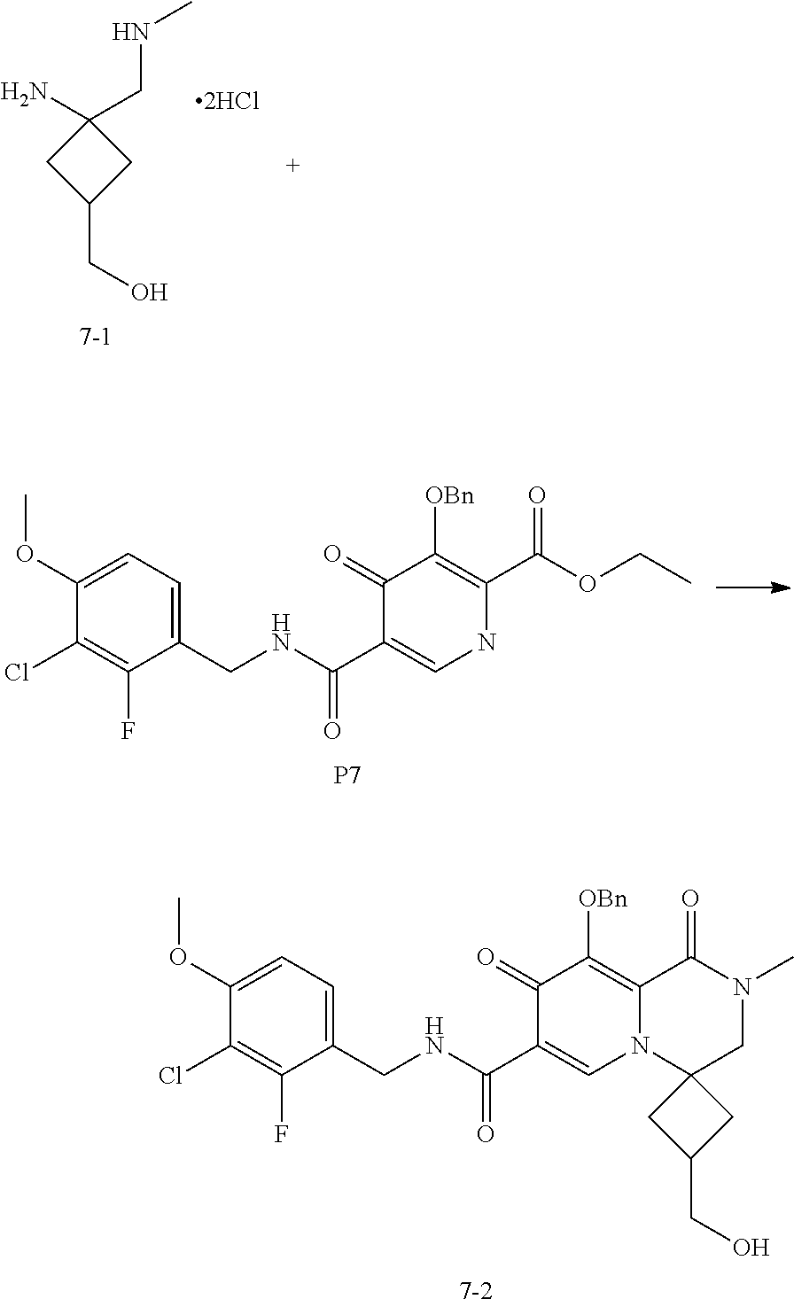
C1(OC)=CC=C(CNC(C2=CN3C(=C([OBn])C2=O)C(=O)N(C)CC32CC(CO)C2)=O)C(F)=C1Cl.C1(N)(CNC)CC(CO)C1.C1(OC)=CC=C(CNC(C2=CNC(C(OCC)=O)=C([OBn])C2=O)=O)C(F)=C1Cl.[P7]
